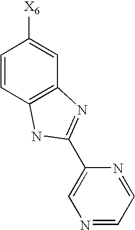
N1=CC=NC(C2=NC3=C(C=CC([X6])=C3)N2)=C1
